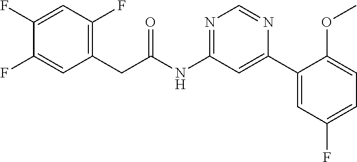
C(NC1=NC=NC(C2=CC(F)=CC=C2OC)=C1)(=O)CC1=C(F)C=C(F)C(F)=C1
